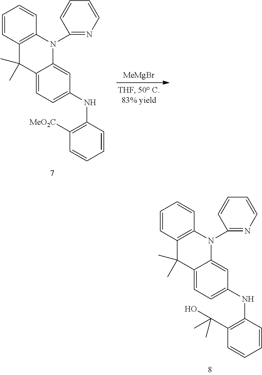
C1=CC2=C(C=C1)N(C1=NC=CC=C1)C1=CC(NC3=C([MeO2C])C=CC=C3)=CC=C1C2(C)C.[MeMgBr].C1=CC2=C(C=C1)N(C1=NC=CC=C1)C1=CC(NC3=C(C(O)(C)C)C=CC=C3)=CC=C1C2(C)C
